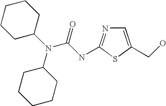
C1=C(CO)SC(NC(N(C2CCCCC2)C2CCCCC2)=O)=N1
